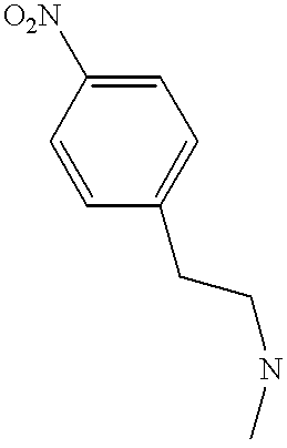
[O2N]C1=CC=C(CCNC)C=C1
